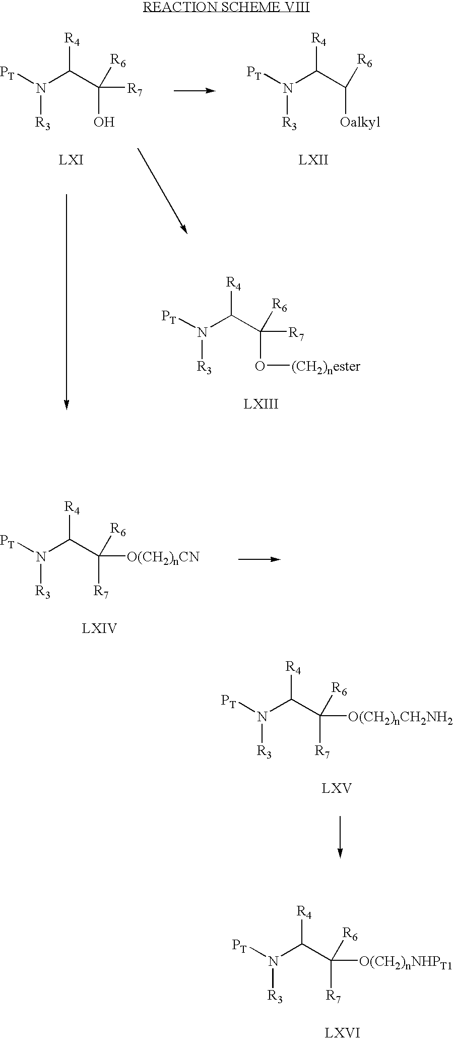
[PT]N(C(C(O)([R7])[R6])[R4])[R3].[PT]N(C(C([Oalkyl])[R6])[R4])[R3].[PT]N(C(C(O[(CH2)nester])([R7])[R6])[R4])[R3].[PT]N(C(C([R7])([O(CH2)nCN])[R6])[R4])[R3].[PT]N(C(C([R7])([R6])[O(CH2)nCH2NH2])[R4])[R3].[PT]N(C(C([R7])([R6])[O(CH2)nNHPT1])[R4])[R3]
